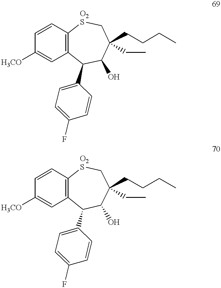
C1=CC2=C(C=C1[H3CO])C(C1=CC=C(F)C=C1)C(O)C(CCCC)(CC)C[O2S]2.C1=CC2=C(C=C1[H3CO])C(C1=CC=C(F)C=C1)C(O)C(CCCC)(CC)C[O2S]2
